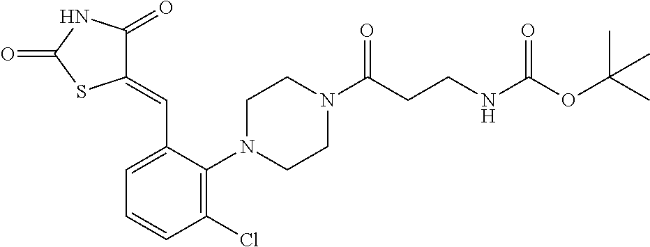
C1(=CC2=CC=CC(Cl)=C2N2CCN(C(CCNC(OC(C)(C)C)=O)=O)CC2)C(=O)NC(=O)S1
